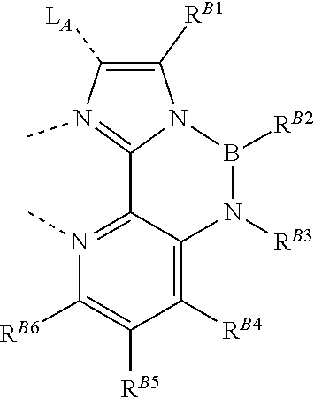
[RB2]B1N2C([RB1])=C([LA])N(C)=C2C2=N(C)C([RB6])=C([RB5])C([RB4])=C2N1[RB3]
